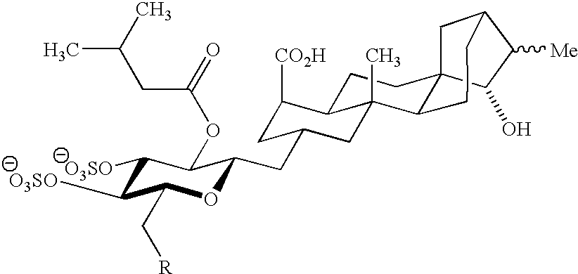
C1([O3SO])C([O3SO])C(C[R])OC(CC2CC([CO2H])C3CCC45C(C3(C)C2)CCCC(C4)C([Me])C5O)C1OC(=O)CC(C)C
